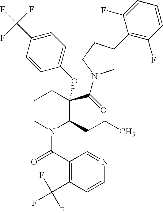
C1CN(C(C2=C(C(F)(F)F)C=CN=C2)=O)C(CCC)C(OC2=CC=C(C(F)(F)F)C=C2)(C(=O)N2CC(C3=C(F)C=CC=C3F)CC2)C1
